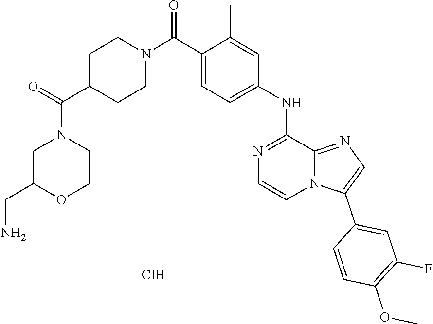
C1=CN2C(=NC=C2C2=CC(F)=C(OC)C=C2)C(NC2=CC=C(C(N3CCC(C(N4CC(CN)OCC4)=O)CC3)=O)C(C)=C2)=N1.Cl
